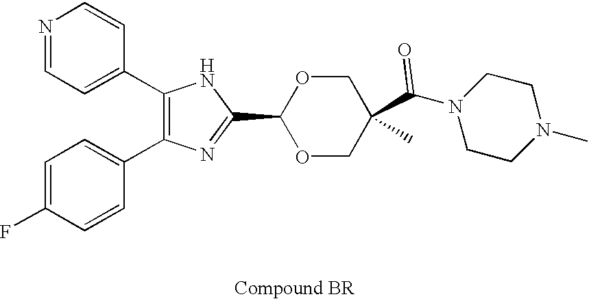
C1(C2=CC=NC=C2)=C(C2=CC=C(F)C=C2)N=C(C2OCC(C(N3CCN(C)CC3)=O)(C)CO2)N1
